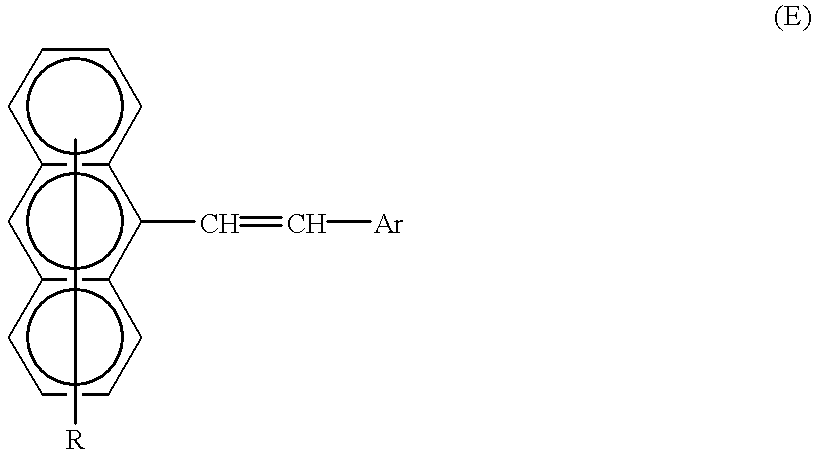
c1c2c(ccc1)c(C=C[Ar])c1c(c2)cccc1.CCC[R]
